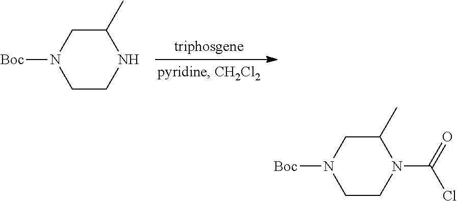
N1(C(=O)Cl)C(C)CN([Boc])CC1.N1C(C)CN([Boc])CC1
